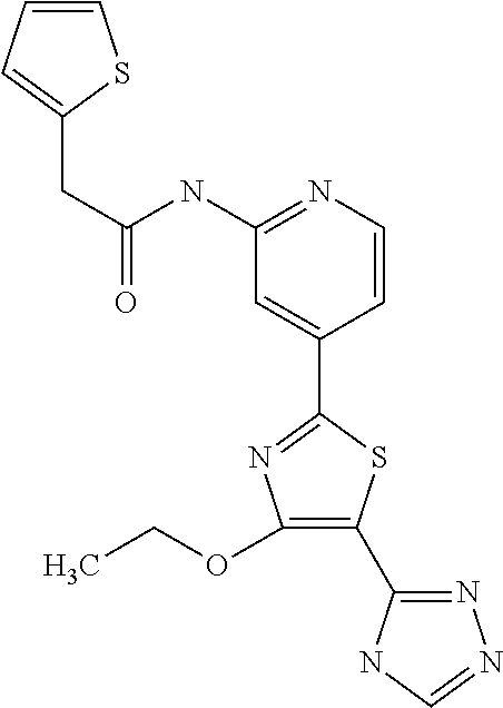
C1=CN=C(NC(CC2=CC=CS2)=O)C=C1C1=NC(OCC)=C(C2=NN=CN2)S1
